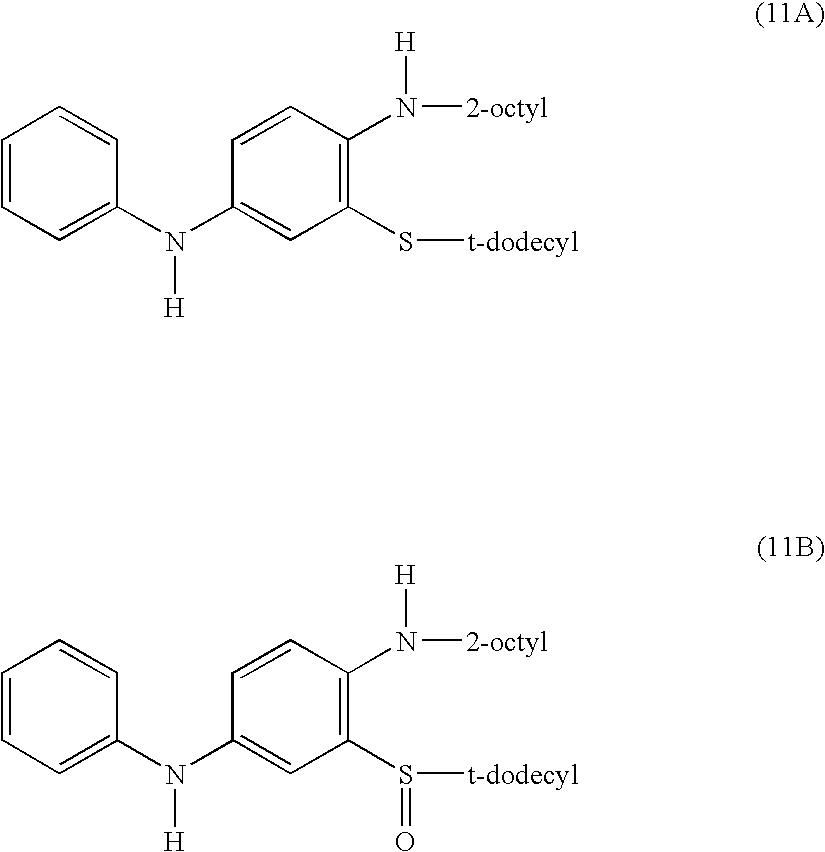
C1=CC=C(N(C2=CC(S[t-dodecyl])=C(N([2-octyl])[H])C=C2)[H])C=C1.C1=CC=C(N(C2=CC(S([t-dodecyl])=O)=C(N([2-octyl])[H])C=C2)[H])C=C1
